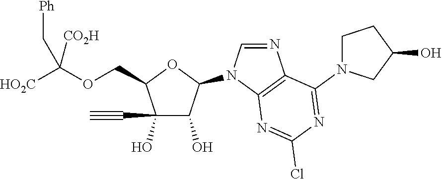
C1(O)(C#C)C(O)C(N2C=NC3=C2N=C(Cl)N=C3N2CCC(O)C2)OC1COC([HO2C])([CO2H])C[Ph]
